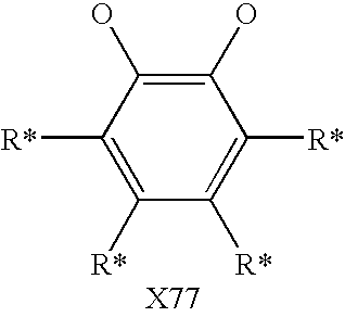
C1([R*])=C([R*])C(O)=C(O)C([R*])=C1[R*]
